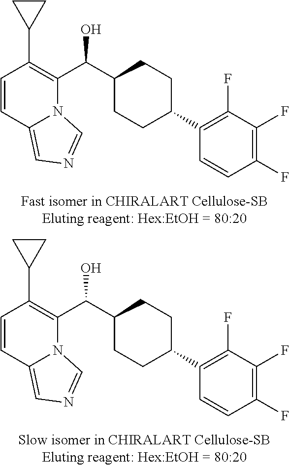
C1(F)=C(F)C=CC(C2CCC(C(C3=C(C4CC4)C=CC4=CN=CN34)O)CC2)=C1F.C1(F)=C(F)C=CC(C2CCC(C(C3=C(C4CC4)C=CC4=CN=CN34)O)CC2)=C1F
